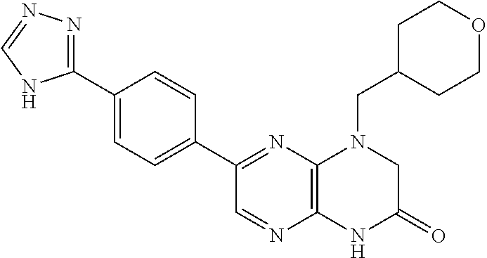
C12=C(N=C(C3=CC=C(C4=NN=CN4)C=C3)C=N1)N(CC1CCOCC1)CC(=O)N2
